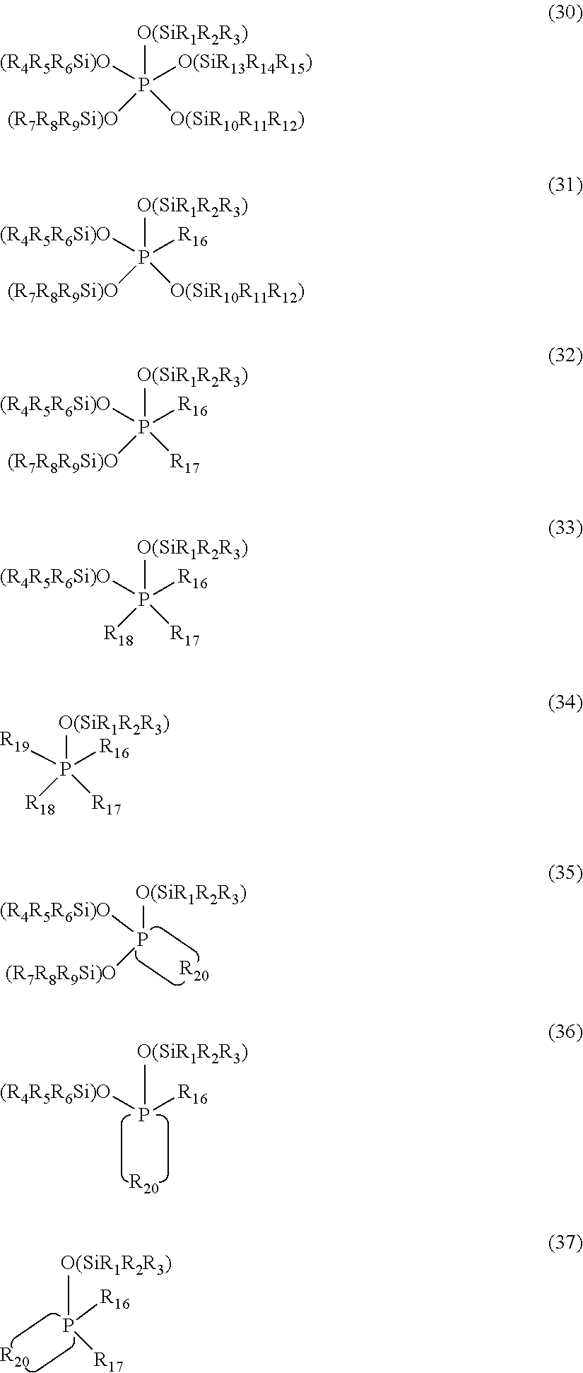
[O(SiR1R2R3)]P([(R4R5R6Si)O])[(R7R8R9Si)O].[R20].P([O(SiR1R2R3)])([R16])[(R4R5R6Si)O].[R20].[O(SiR1R2R3)]P([R16])[R17].[R20].[O(SiR1R2R3)]P([O(SiR13R14R15)])([(R4R5R6Si)O])([O(SiR10R11R12)])[(R7R8R9Si)O].[O(SiR1R2R3)]P([R16])([(R4R5R6Si)O])([O(SiR10R11R12)])[(R7R8R9Si)O].[O(SiR1R2R3)]P([R16])([(R4R5R6Si)O])([R17])[(R7R8R9Si)O].[O(SiR1R2R3)]P([R16])([(R4R5R6Si)O])([R17])[R18].[O(SiR1R2R3)]P([R16])([R19])([R17])[R18]
